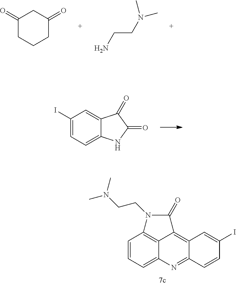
C1(=O)CCCC(=O)C1.NCCN(C)C.C1(I)=CC=C2C(=C1)C(=O)C(=O)N2.C1=CC=C2C3=C1N(CCN(C)C)C(=O)C3=C1C(=N2)C=CC(I)=C1
